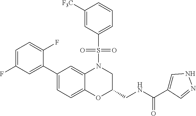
C1=C(F)C=C(C2=CC=C3C(=C2)N(S(C2=CC=CC([F3C])=C2)(=O)=O)CC(CNC(=O)C2=CNN=C2)O3)C(F)=C1
